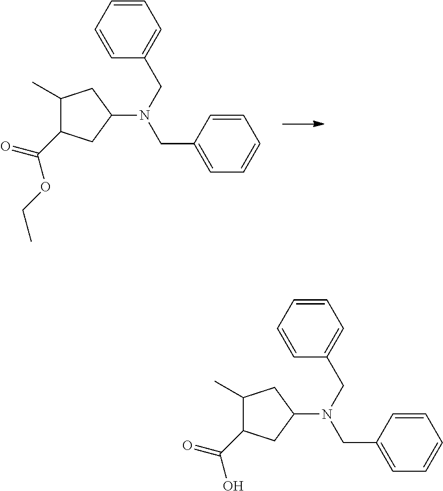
C1(N(CC2=CC=CC=C2)CC2=CC=CC=C2)CC(C)C(C(=O)OCC)C1.C1(N(CC2=CC=CC=C2)CC2=CC=CC=C2)CC(C)C(C(=O)O)C1
